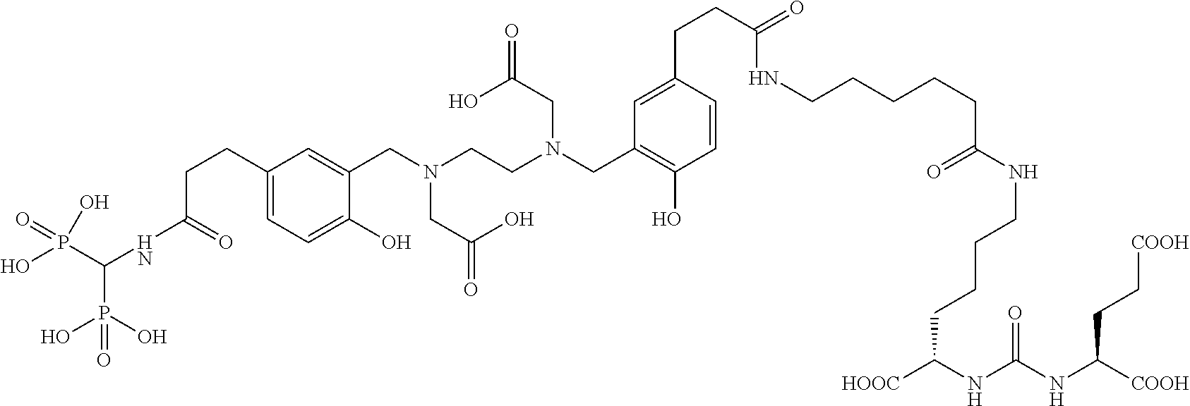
C1(CCC(NC(P(=O)(O)O)P(=O)(O)O)=O)=CC=C(O)C(CN(CCN(CC2=C(O)C=CC(CCC(NCCCCCC(NCCCCC([HOOC])NC(NC([COOH])CC[COOH])=O)=O)=O)=C2)CC(O)=O)CC(O)=O)=C1
